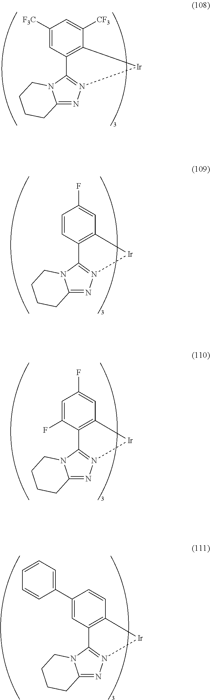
C1([F3C])=CC2=C(C([CF3])=C1)[Ir]N1=C2N2C(=N1)CCCC2.C1=CC2=C(C=C1F)[Ir]N1=C2N2C(=N1)CCCC2.C1=C(F)C2=C(C=C1F)[Ir]N1=C2N2C(=N1)CCCC2.C1(C2=CC=CC=C2)=CC2=C(C=C1)[Ir]N1=C2N2C(=N1)CCCC2
